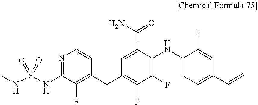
S(=O)(=O)(NC1=NC=CC(CC2=C(F)C(F)=C(NC3=CC=C(C=C)C=C3F)C(C(N)=O)=C2)=C1F)NC
